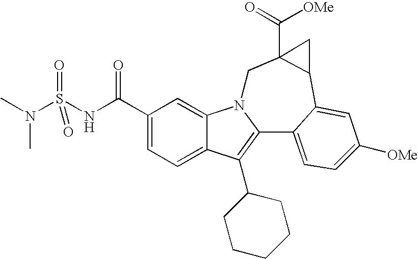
C1(C(NS(N(C)C)(=O)=O)=O)=CC=C2C(=C1)N1C(=C2C2CCCCC2)C2=CC=C([OMe])C=C2C2C(C([OMe])=O)(C1)C2
